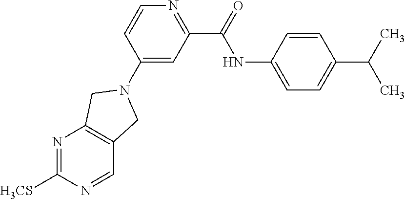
C1(N2CC3=C(N=C([H3CS])N=C3)C2)=CC(C(=O)NC2=CC=C(C(C)C)C=C2)=NC=C1
